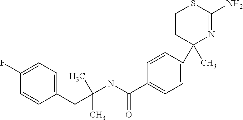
C(C1=CC=C(C2(C)N=C(N)SCC2)C=C1)(NC(C)(C)CC1=CC=C(F)C=C1)=O
